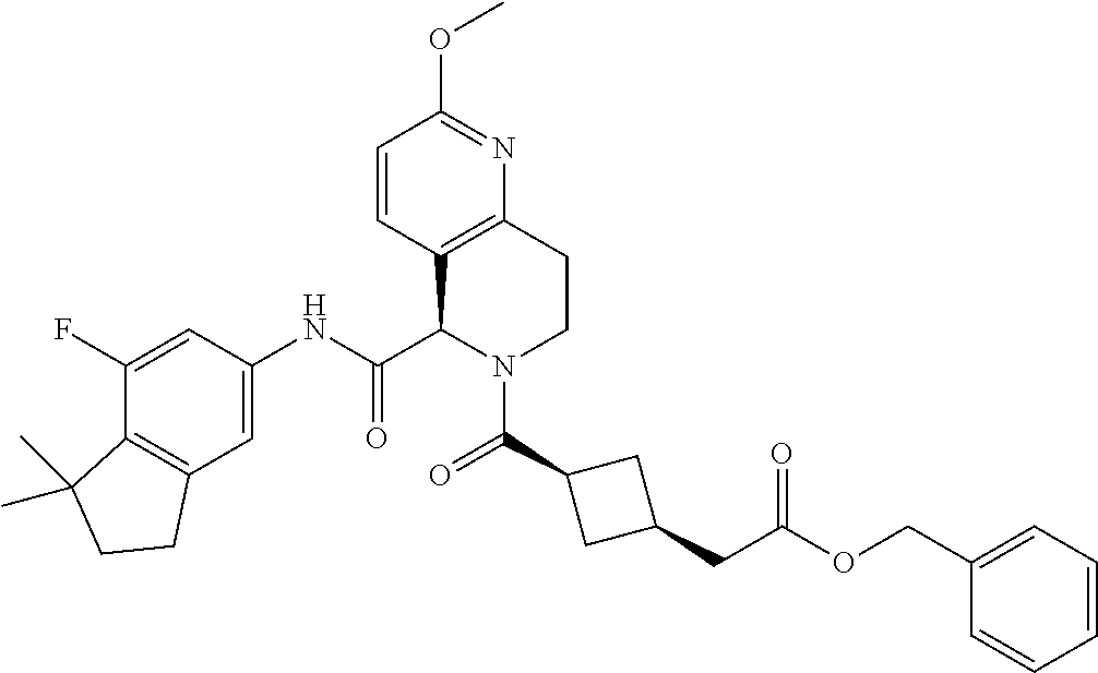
C1(F)=CC(NC(C2N(C(=O)C3CC(CC(OCC4=CC=CC=C4)=O)C3)CCC3=C2C=CC(OC)=N3)=O)=CC2=C1C(C)(C)CC2
